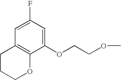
C1CCOC2=C1C=C(F)C=C2OCCOC
